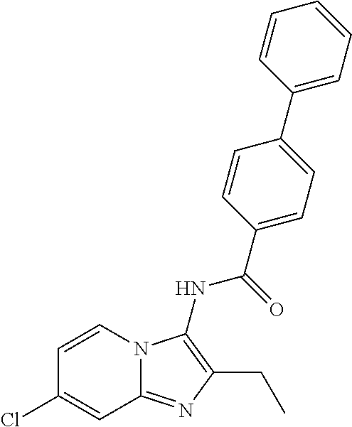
C1=CN2C(=NC(CC)=C2NC(C2=CC=C(C3=CC=CC=C3)C=C2)=O)C=C1Cl
